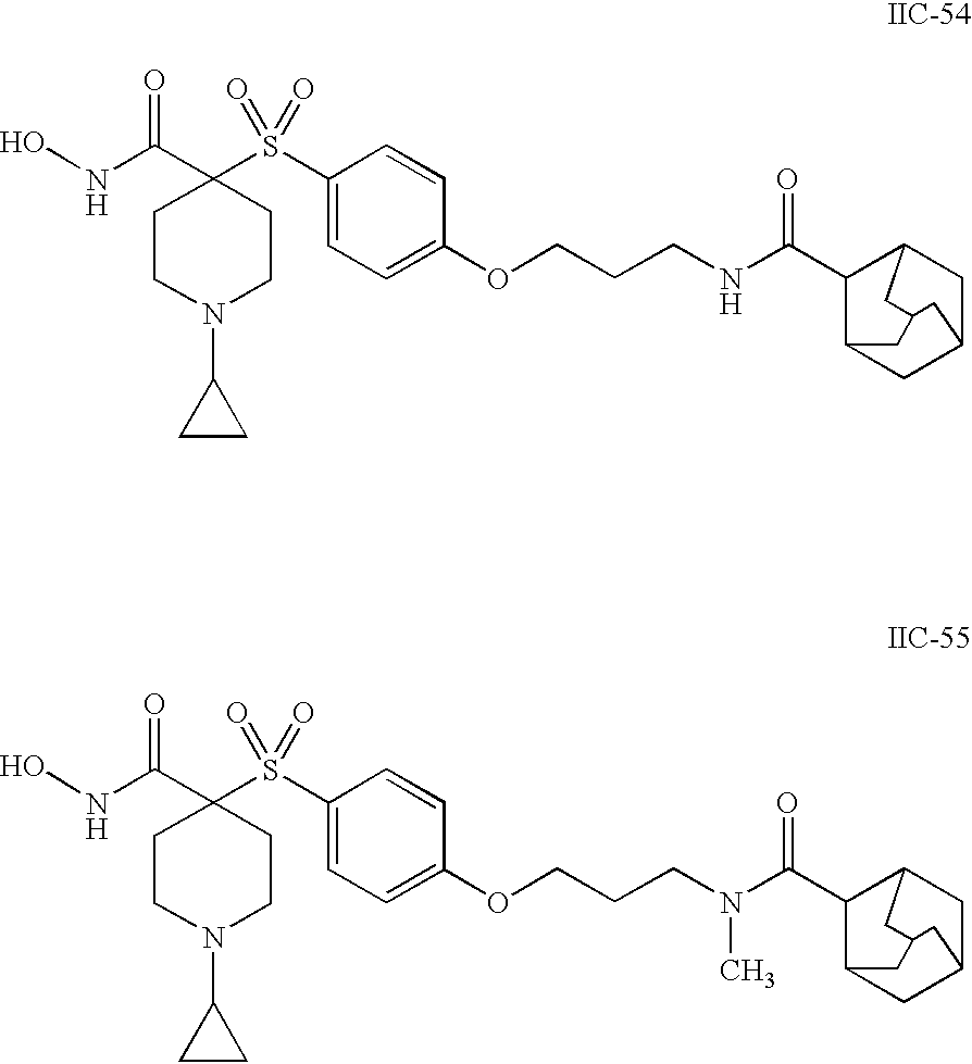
ONC(C1(S(=O)(=O)C2=CC=C(OCCCNC(=O)C3C4CC5CC3CC(C4)C5)C=C2)CCN(C2CC2)CC1)=O.ONC(C1(S(=O)(=O)C2=CC=C(OCCCN(C(=O)C3C4CC5CC3CC(C4)C5)C)C=C2)CCN(C2CC2)CC1)=O
